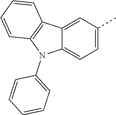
C12=CC=C(C)C=C1C1=C(N2C2=CC=CC=C2)C=CC=C1
